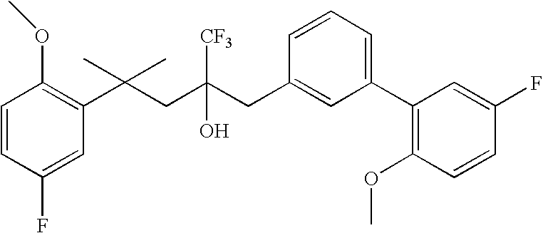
C1(F)=CC(C(CC(CC2=CC(C3=C(OC)C=CC(F)=C3)=CC=C2)(O)[CF3])(C)C)=C(OC)C=C1
